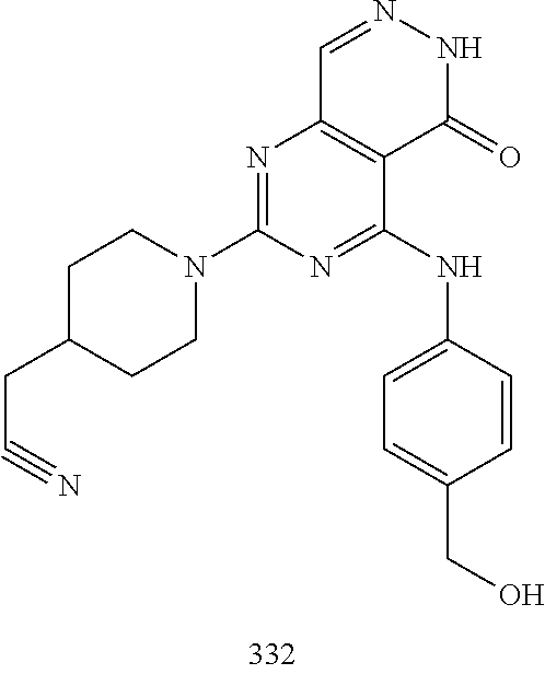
C1=NNC(=O)C2=C1N=C(N1CCC(CC#N)CC1)N=C2NC1=CC=C(CO)C=C1
